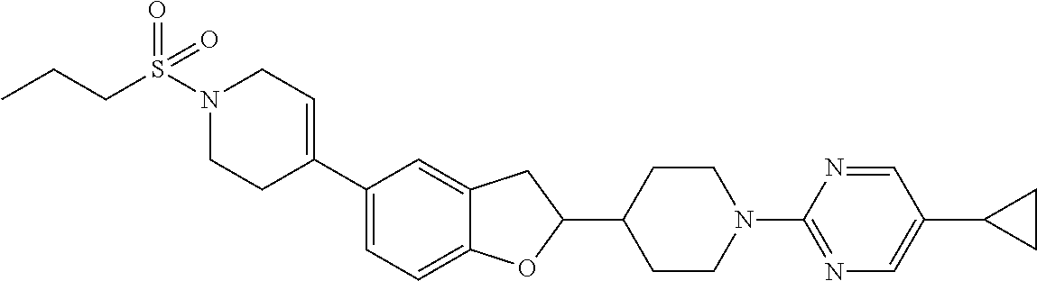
N1(S(CCC)(=O)=O)CCC(C2=CC=C3C(=C2)CC(C2CCN(C4=NC=C(C5CC5)C=N4)CC2)O3)=CC1
